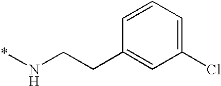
C1=CC=C(Cl)C=C1CCN*
